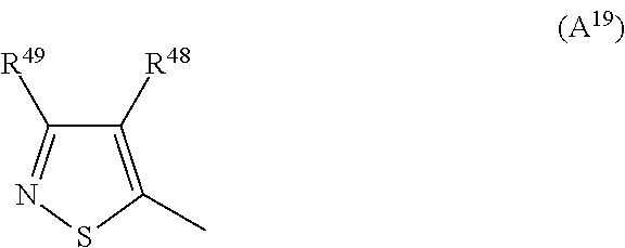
C1([R48])=C(C)SN=C1[R49]
